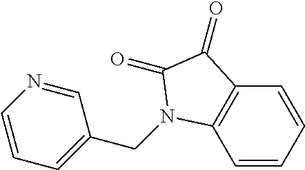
C1=CC=CC2=C1N(CC1=CC=CN=C1)C(=O)C2=O
